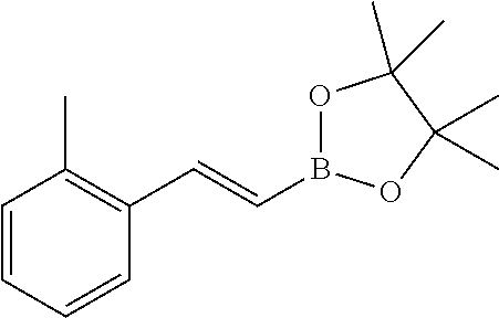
C1=CC=CC(C=CB2OC(C)(C)C(C)(C)O2)=C1C
